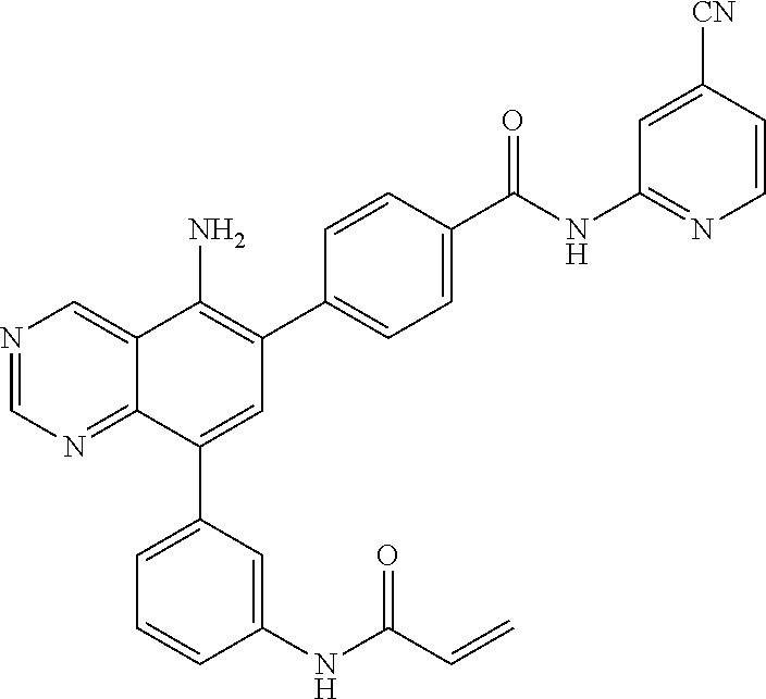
N1=CN=C2C(=C1)C(N)=C(C1=CC=C(C(NC3=NC=CC([CN])=C3)=O)C=C1)C=C2C1=CC=CC(NC(C=C)=O)=C1
